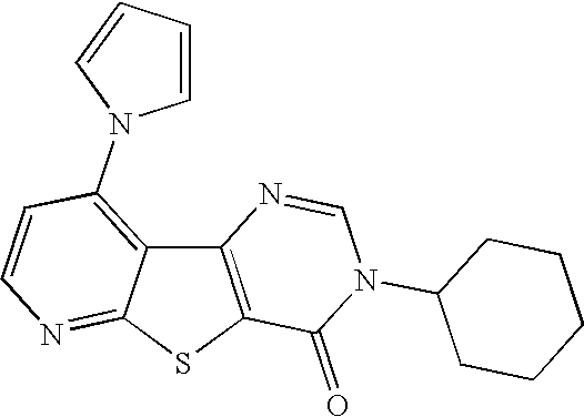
C12=C(SC3=NC=CC(N4C=CC=C4)=C13)C(=O)N(C1CCCCC1)C=N2
